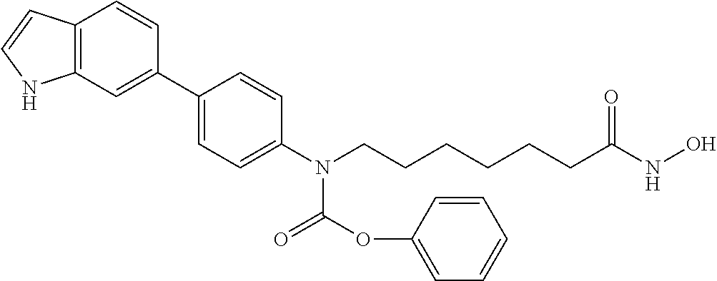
C1(C2=CC3=C(C=C2)C=CN3)=CC=C(N(CCCCCCC(NO)=O)C(OC2=CC=CC=C2)=O)C=C1
